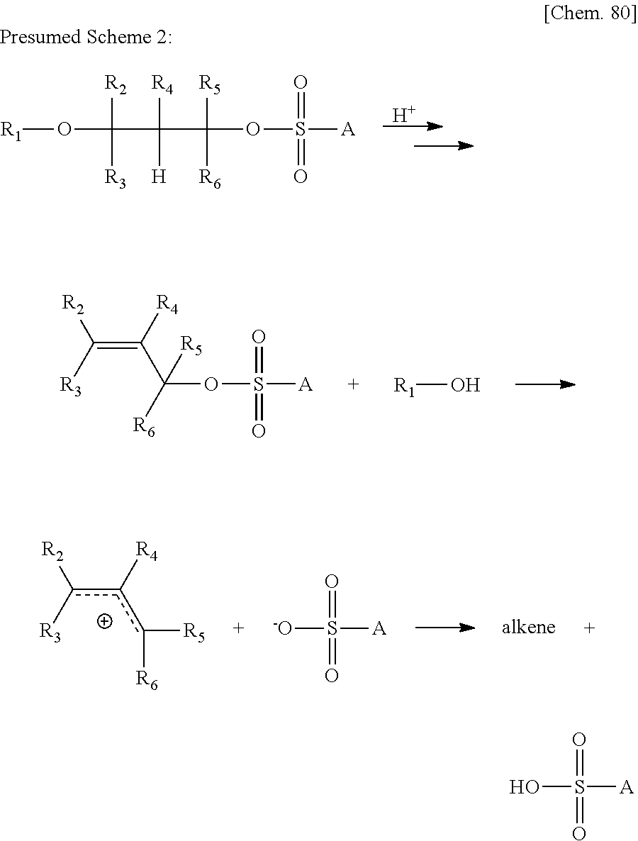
[R2]C([R3])=C(C(OS([A])(=O)=O)([R6])[R5])[R4].[R1]O.[R2]c([R3])c(c([R6])[R5])[R4].[-O]S([A])(=O)=O.[H].[R1]OC([R2])([R3])C([R4])([H])C(OS([A])(=O)=O)([R5])[R6].S([A])(=O)(=O)O
